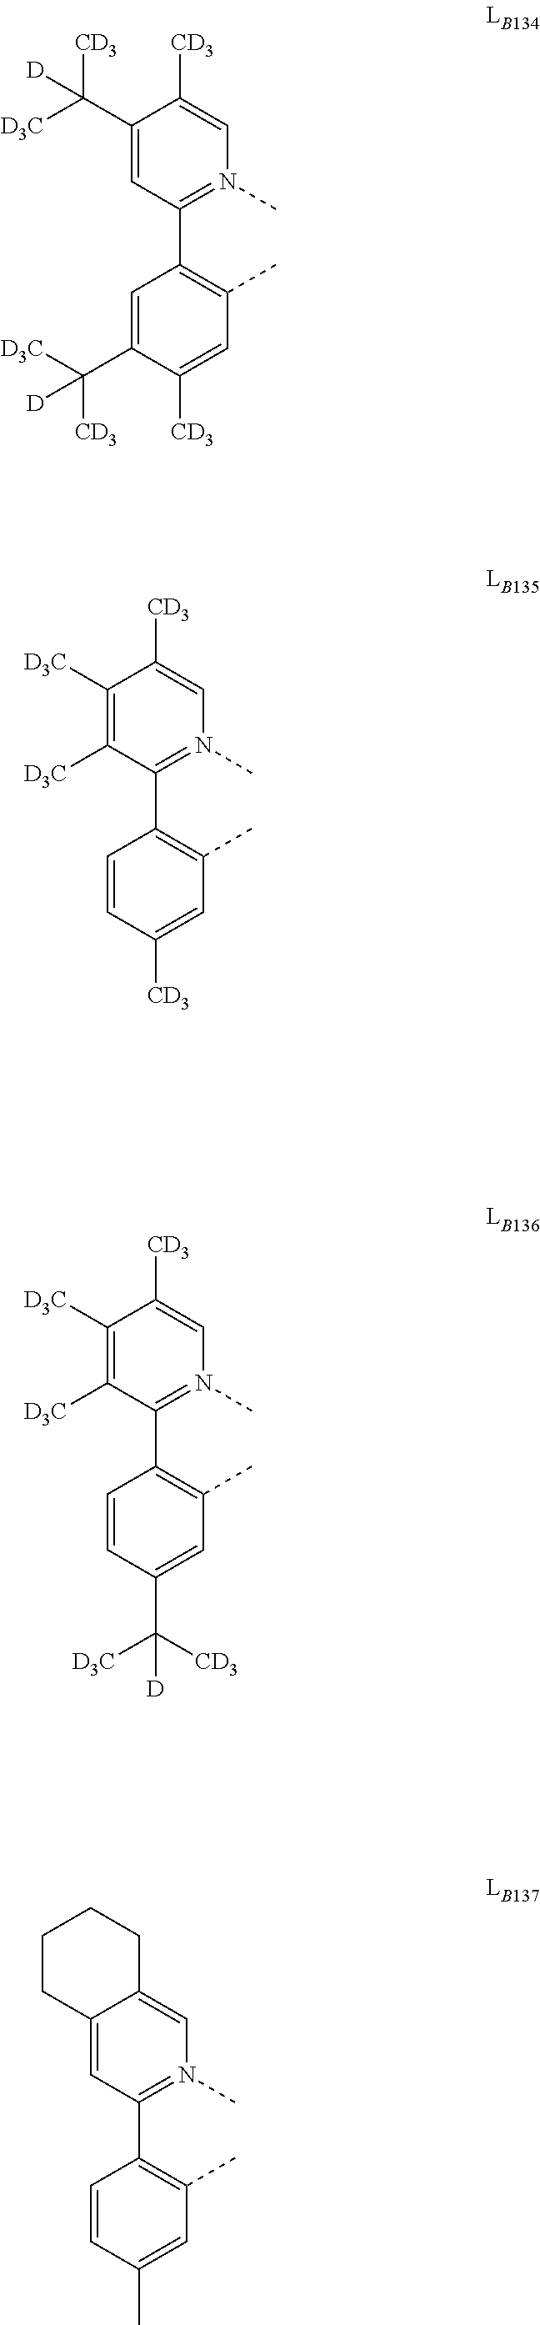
C1(C([D3C])([CD3])[D])=CC(C2=C(C)C=C([CD3])C(C([D3C])([CD3])[D])=C2)=N(C)C=C1[CD3].C1([D3C])=C([D3C])C(C2=C(C)C=C([CD3])C=C2)=N(C)C=C1[CD3].C1([D3C])=C([D3C])C(C2=C(C)C=C(C([CD3])([D3C])[D])C=C2)=N(C)C=C1[CD3].C12=CC(C3=C(C)C=C(C)C=C3)=N(C)C=C1CCCC2
